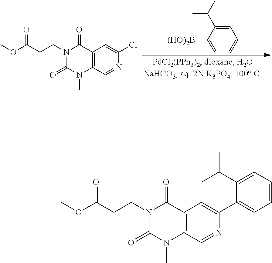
N1(CCC(OC)=O)C(=O)N(C)C2=C(C1=O)C=C(Cl)N=C2.C1=C([(HO)2B])C(C(C)C)=CC=C1.N1(CCC(OC)=O)C(=O)N(C)C2=C(C1=O)C=C(C1=CC=CC=C1C(C)C)N=C2
